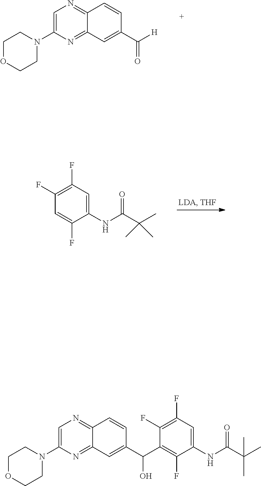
C1=C(N2CCOCC2)N=C2C(=N1)C=CC(C([H])=O)=C2.C1(F)=C(F)C=C(NC(C(C)(C)C)=O)C(F)=C1.C1=C(N2CCOCC2)N=C2C(=N1)C=CC(C(O)C1=C(F)C(NC(C(C)(C)C)=O)=CC(F)=C1F)=C2
